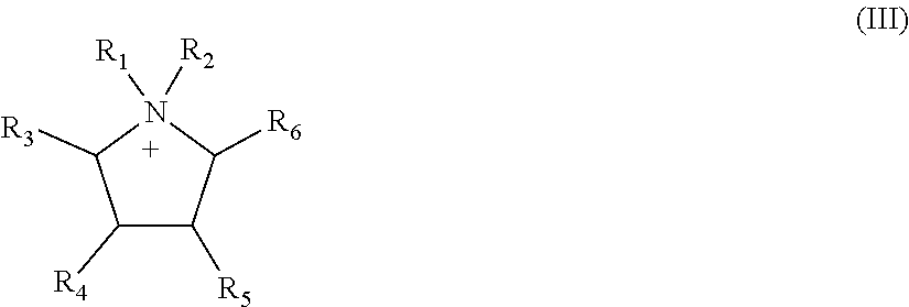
C1([R3])C([R4])C([R5])C([R6])N1([R2])[R1]
